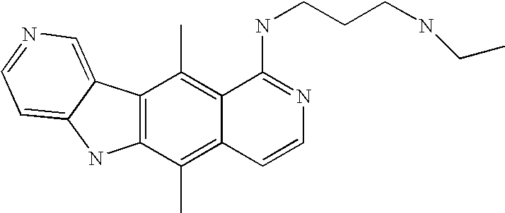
C12=C(C(C)=C3C(=C1C)C(NCCCNCC)=NC=C3)NC1=CC=NC=C21
